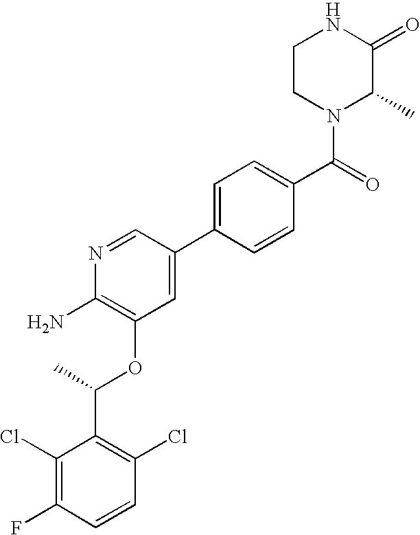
C1(Cl)=C(F)C=CC(Cl)=C1C(C)OC1=C(N)N=CC(C2=CC=C(C(=O)N3C(C)C(=O)NCC3)C=C2)=C1
